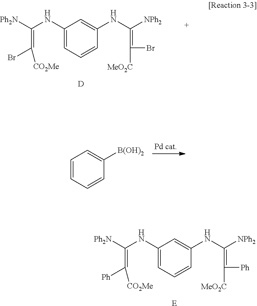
C1(NC([Ph2N])=C([Ph])[CO2Me])=CC=CC(NC([NPh2])=C([Ph])[MeO2C])=C1.[E].C1(NC([Ph2N])=C(Br)[CO2Me])=CC=CC(NC([NPh2])=C(Br)[MeO2C])=C1.[D].C1=CC=CC([B(OH)2])=C1
